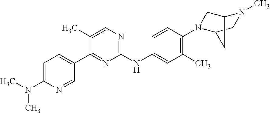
CN(C1=CC=C(C2=NC(NC3=CC(C)=C(N4CC5N(C)CC4C5)C=C3)=NC=C2C)C=N1)C
